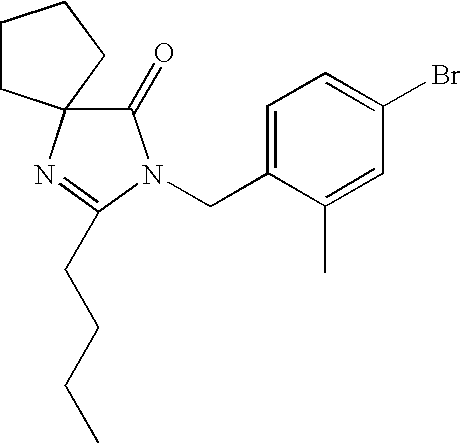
C1=C(CN2C(=O)C3(N=C2CCCC)CCCC3)C(C)=CC(Br)=C1
